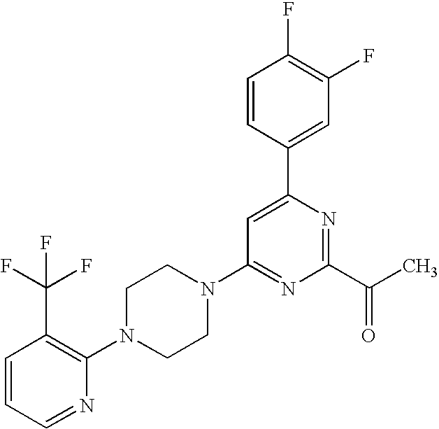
C1=CC=NC(N2CCN(C3=NC(C(=O)C)=NC(C4=CC(F)=C(F)C=C4)=C3)CC2)=C1C(F)(F)F
